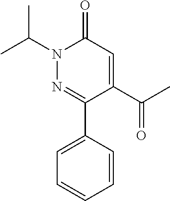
C1=C(C(C)=O)C(C2=CC=CC=C2)=NN(C(C)C)C1=O
